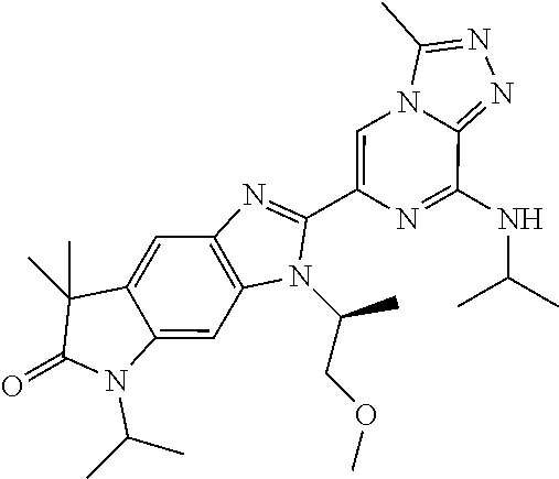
C12=CC3=C(C=C1N(C(C)C)C(=O)C2(C)C)N(C(COC)C)C(C1=CN2C(=NN=C2C)C(NC(C)C)=N1)=N3
